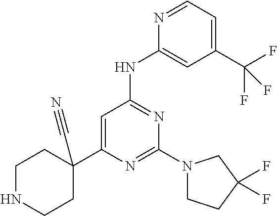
N1=C(N2CCC(F)(F)C2)N=C(NC2=CC(C(F)(F)F)=CC=N2)C=C1C1(C#N)CCNCC1
